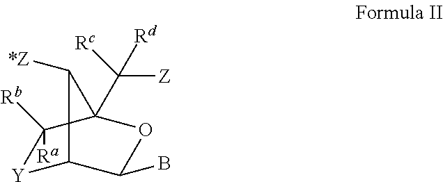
[Y]1C2C(B)OC(C([Z])([Rd])[Rc])(C1([Ra])[Rb])C2[*Z]
